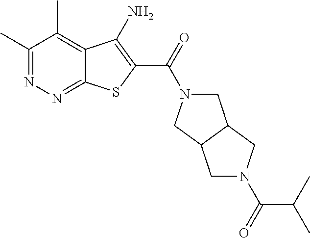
C1(C)=NN=C2C(=C1C)C(N)=C(C(=O)N1CC3C(C1)CN(C(=O)C(C)C)C3)S2
